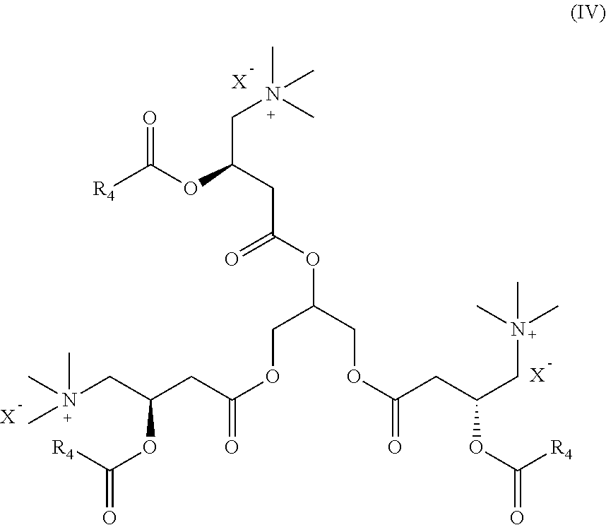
C(C(OC(=O)CC(OC(=O)[R4])CN(C)(C)C)COC(CC(OC([R4])=O)CN(C)(C)C)=O)OC(CC(OC([R4])=O)CN(C)(C)C)=O.[X].[X].[X]
